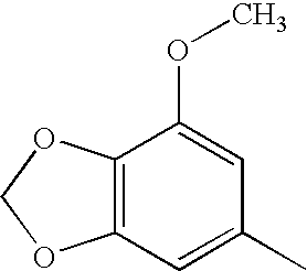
C1=C(OC)C2=C(C=C1C)OCO2
